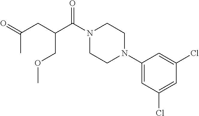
C1(N2CCN(C(C(CC(=O)C)COC)=O)CC2)=CC(Cl)=CC(Cl)=C1
